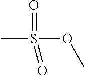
O=S(C)(=O)OC
